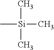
C[Si](C)(C)C
